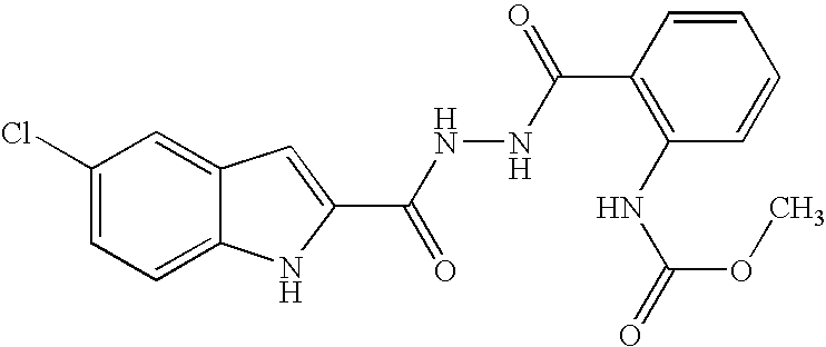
C12=CC=C(Cl)C=C1C=C(C(NNC(=O)C1=C(NC(=O)OC)C=CC=C1)=O)N2
